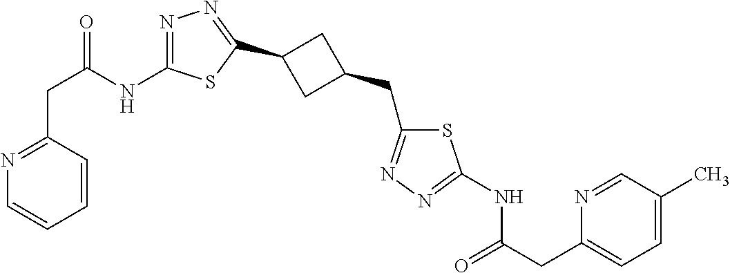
N1=C(CC(=O)NC2=NN=C(C3CC(CC4=NN=C(NC(=O)CC5=CC=C(C)C=N5)S4)C3)S2)C=CC=C1
